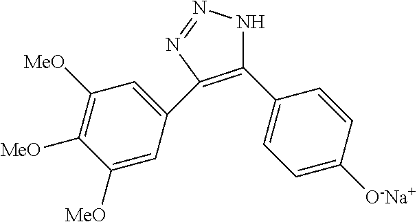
C1(C2=CC=C([O-Na+])C=C2)=C(C2=CC([MeO])=C([MeO])C([MeO])=C2)N=NN1
